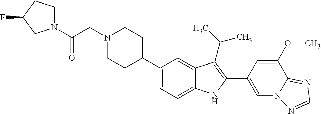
N1(CC(N2CCC(F)C2)=O)CCC(C2=CC=C3C(=C2)C(C(C)C)=C(C2=CN4C(=NC=N4)C(OC)=C2)N3)CC1
